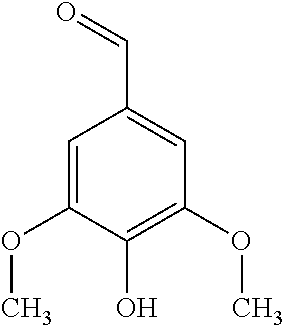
C1=C(OC)C(O)=C(OC)C=C1C=O
